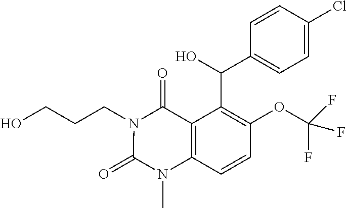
OCCCN1C(=O)N(C)C2=C(C1=O)C(C(C1=CC=C(Cl)C=C1)O)=C(OC(F)(F)F)C=C2
